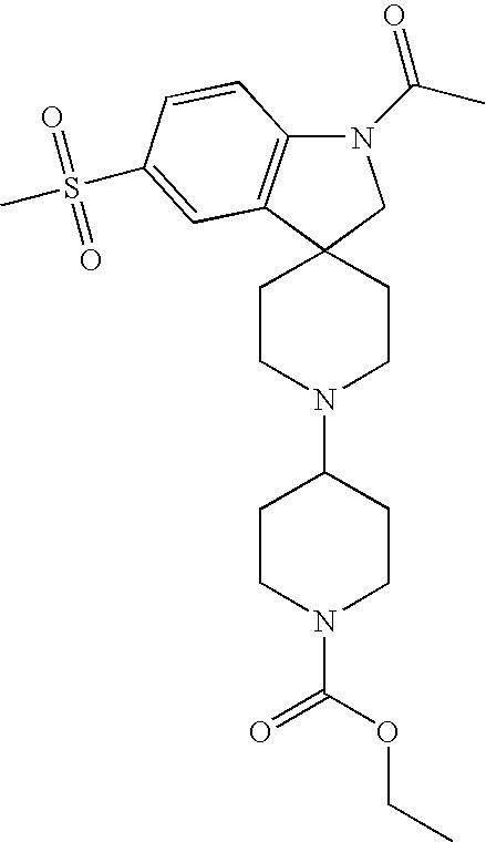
N1(C(C)=O)C2=C(C3(C1)CCN(C1CCN(C(OCC)=O)CC1)CC3)C=C(S(C)(=O)=O)C=C2
